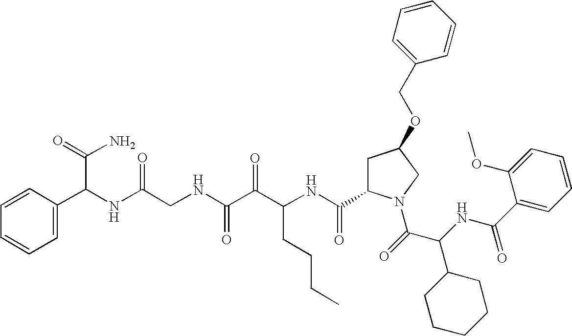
C(NC(C(=O)N1CC(OCC2=CC=CC=C2)CC1C(NC(C(C(NCC(NC(C(N)=O)C1=CC=CC=C1)=O)=O)=O)CCCC)=O)C1CCCCC1)(=O)C1=CC=CC=C1OC
